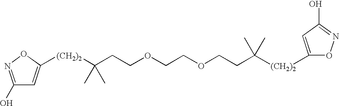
C1(O)=NOC([(CH2)2]C(C)(CCOCCOCCC([(CH2)2]C2=CC(O)=NO2)(C)C)C)=C1
